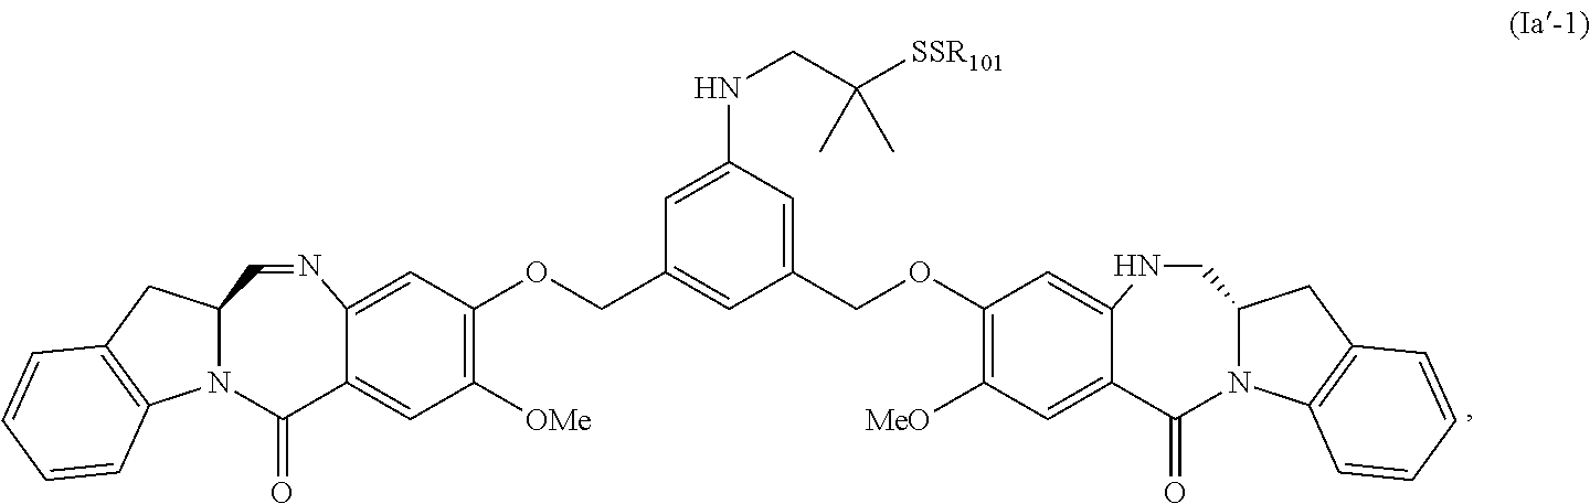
N12C(CC3=C1C=CC=C3)C=NC1=CC(OCC3=CC(COC4=C([MeO])C=C5C(=O)N6C(CC7=C6C=CC=C7)CNC5=C4)=CC(NCC([SSR101])(C)C)=C3)=C([OMe])C=C1C2=O
